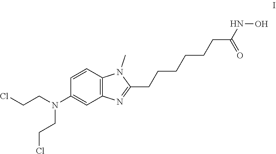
C12=C(C=CC(N(CCCl)CCCl)=C1)N(C)C(CCCCCCC(NO)=O)=N2
